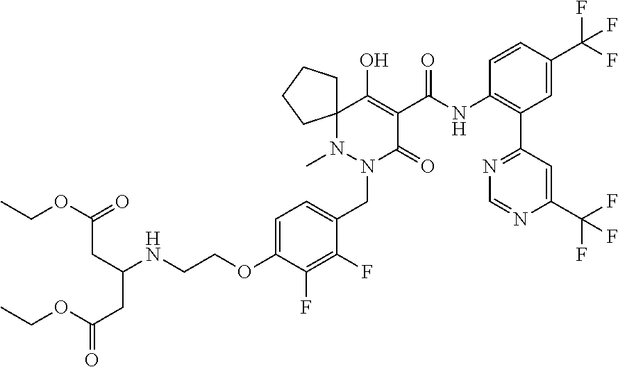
N1(C)N(CC2=CC=C(OCCNC(CC(=O)OCC)CC(=O)OCC)C(F)=C2F)C(=O)C(C(NC2=C(C3=NC=NC(C(F)(F)F)=C3)C=C(C(F)(F)F)C=C2)=O)=C(O)C12CCCC2
